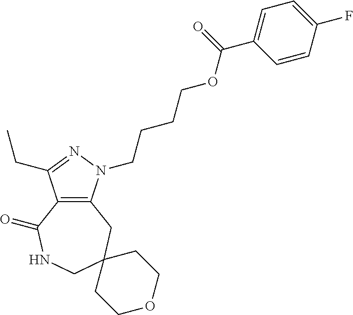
C12=C(CC3(CNC1=O)CCOCC3)N(CCCCOC(C1=CC=C(F)C=C1)=O)N=C2CC
